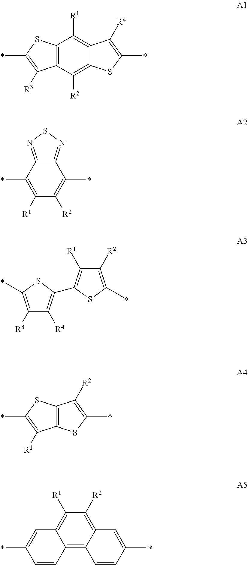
C12=C(C([R2])=C3C(=C1[R1])C([R4])=C(C)S3)C([R3])=C(C)S2.C12=NSN=C1C(C)=C([R2])C([R1])=C2C.C1([R3])=C(C)SC(C2=C([R1])C([R2])=C(C)S2)=C1[R4].C12=C(C([R1])=C(C)S1)SC(C)=C2[R2].C1([R1])=C2C(=C3C(=C1[R2])C=C(C)C=C3)C=CC(C)=C2
